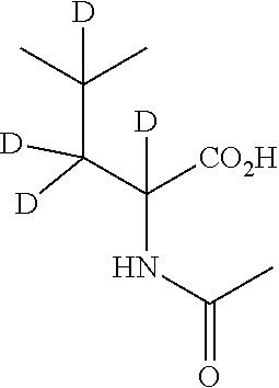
C(C)(C)(C(C(NC(C)=O)([CO2H])[D])([D])[D])[D]
